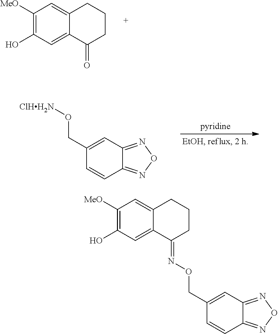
C1([MeO])=C(O)C=C2C(=C1)CCCC2=O.C1(CO[ClHH2N])=CC2=NON=C2C=C1.C1(CON=C2CCCC3=CC([MeO])=C(O)C=C23)=CC2=NON=C2C=C1
